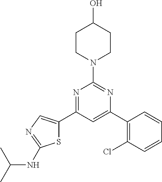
N1=C(C2=CN=C(NC(C)C)S2)C=C(C2=C(Cl)C=CC=C2)N=C1N1CCC(O)CC1
